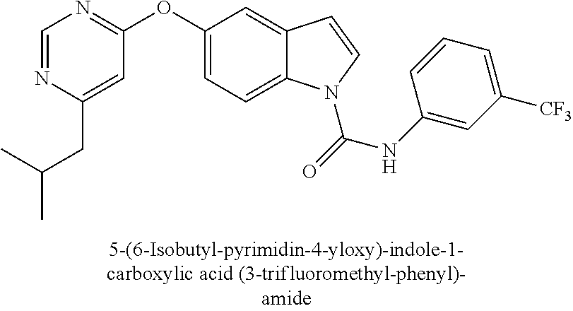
C1=NC(CC(C)C)=CC(OC2=CC=C3C(=C2)C=CN3C(=O)NC2=CC([CF3])=CC=C2)=N1
